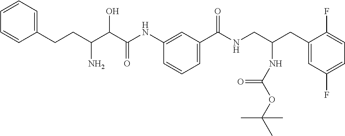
C(C(C(C(NC1=CC(C(NCC(CC2=CC(F)=CC=C2F)NC(OC(C)(C)C)=O)=O)=CC=C1)=O)O)N)CC1=CC=CC=C1
